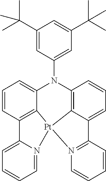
C12=CC=CC=N1[Pt]13C4=C2C=CC=C4N(C2=CC(C(C)(C)C)=CC(C(C)(C)C)=C2)C2=C1C(=CC=C2)C1=N3C=CC=C1
